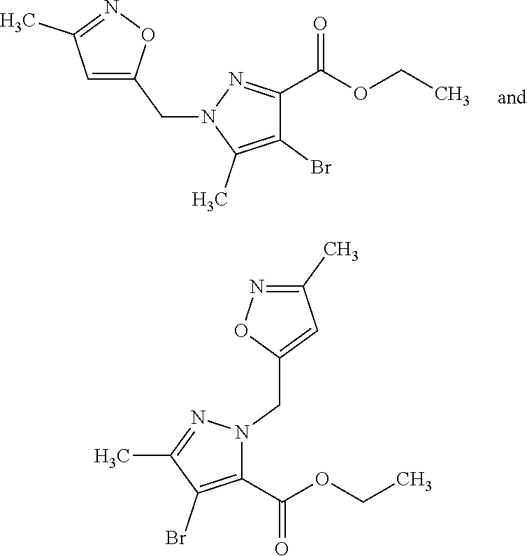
C1=C(CN2N=C(C(OCC)=O)C(Br)=C2C)ON=C1C.C1(C)=NOC(CN2C(C(OCC)=O)=C(Br)C(C)=N2)=C1
